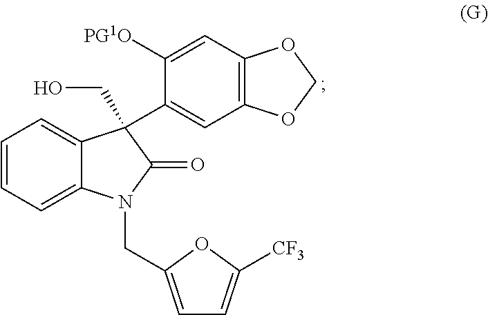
C1=CC=C2C(=C1)C(C1=CC3=C(C=C1[PG1O])OCO3)(CO)C(=O)N2CC1=CC=C([CF3])O1
